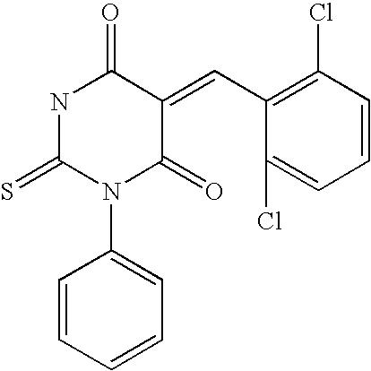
S=C1N(C2=CC=CC=C2)C(=O)C(=CC2=C(Cl)C=CC=C2Cl)C(=O)N1
